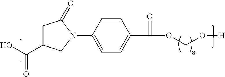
OC(=O)C1CC(=O)N(C2=CC=C(C(=O)OCO[H])C=C2)C1
